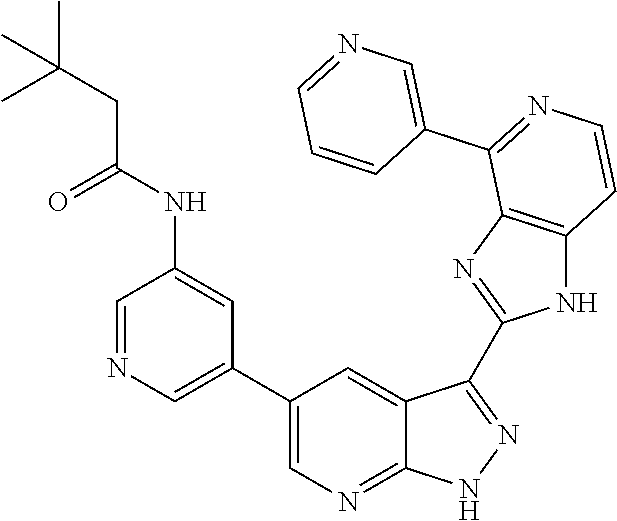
C1=NC=C(C2=CN=C3C(=C2)C(C2=NC4=C(N2)C=CN=C4C2=CN=CC=C2)=NN3)C=C1NC(CC(C)(C)C)=O
